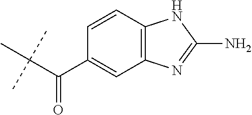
C(C(C1=CC2=C(C=C1)NC(N)=N2)=O)(C)(C)C
